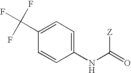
C1(C(F)(F)F)=CC=C(NC(=O)[Z])C=C1
